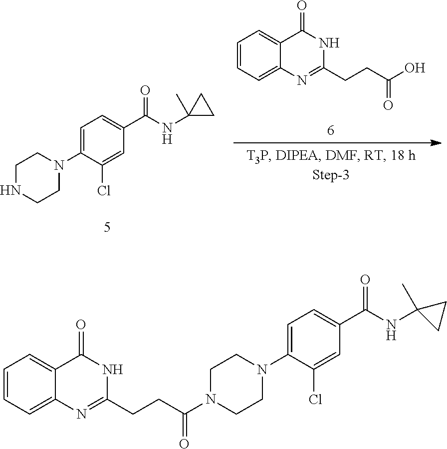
C1=CC=C2C(=C1)C(=O)NC(CCC(O)=O)=N2.C1NCCN(C2=CC=C(C(NC3(C)CC3)=O)C=C2Cl)C1.C1=CC=C2C(=C1)C(=O)NC(CCC(=O)N1CCN(C3=CC=C(C(NC4(C)CC4)=O)C=C3Cl)CC1)=N2
